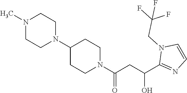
C1(N2CCN(C)CC2)CCN(C(CC(C2=NC=CN2CC(F)(F)F)O)=O)CC1
